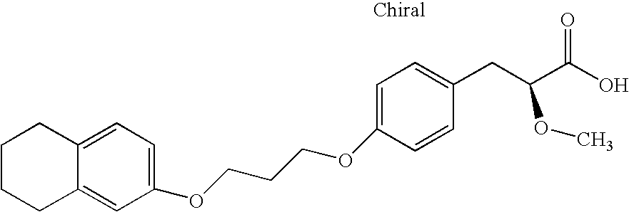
O(C1=CC=C(CC(C(O)=O)OC)C=C1)CCCOC1=CC=C2C(=C1)CCCC2
